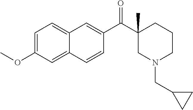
C1=C(OC)C=C2C(=C1)C=C(C(C1(C)CCCN(CC3CC3)C1)=O)C=C2
